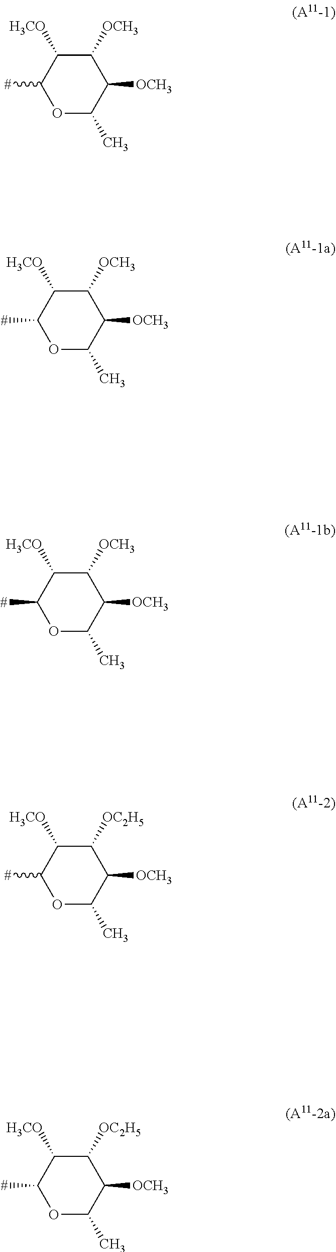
O1C(C)C([OCH3])C([OCH3])C([H3CO])C1[#].O1C(C)C([OCH3])C([OCH3])C([H3CO])C1[#].O1C(C)C([OCH3])C([OCH3])C([H3CO])C1[#].O1C(C)C([OCH3])C([OC2H5])C([H3CO])C1[#].O1C(C)C([OCH3])C([OC2H5])C([H3CO])C1[#]
